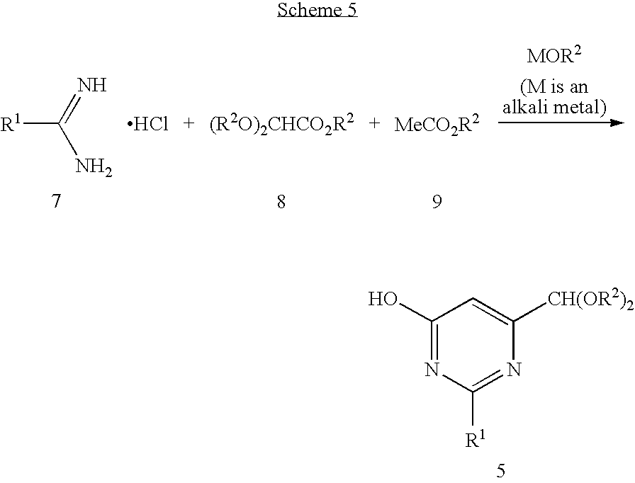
C1(O)=NC([R1])=NC([CH(OR2)2])=C1.[R1]C(=N)N.Cl
